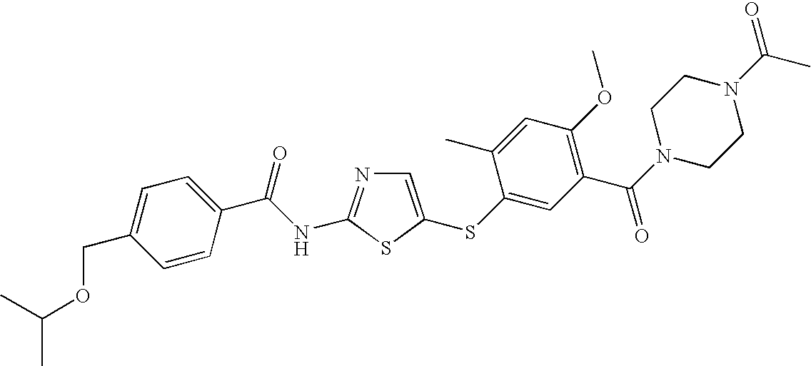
C1=C(SC2=CC(C(N3CCN(C(C)=O)CC3)=O)=C(OC)C=C2C)SC(NC(C2=CC=C(COC(C)C)C=C2)=O)=N1
